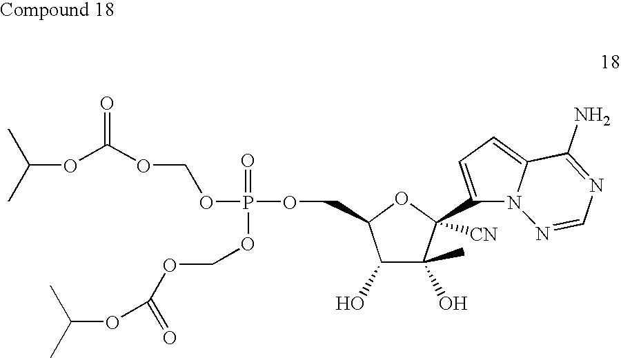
C(C1C(O)C(O)(C)C([CN])(C2=CC=C3N2N=CN=C3N)O1)OP(OCOC(OC(C)C)=O)(=O)OCOC(=O)OC(C)C
